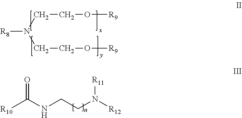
[R8]N(CCO[R9])CCO[R9].[R10]C(NCCN([R12])[R11])=O
